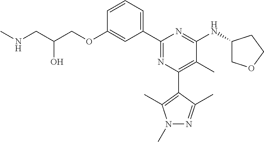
C1=CC=C(C2=NC(C3=C(C)N(C)N=C3C)=C(C)C(NC3COCC3)=N2)C=C1OCC(CNC)O
